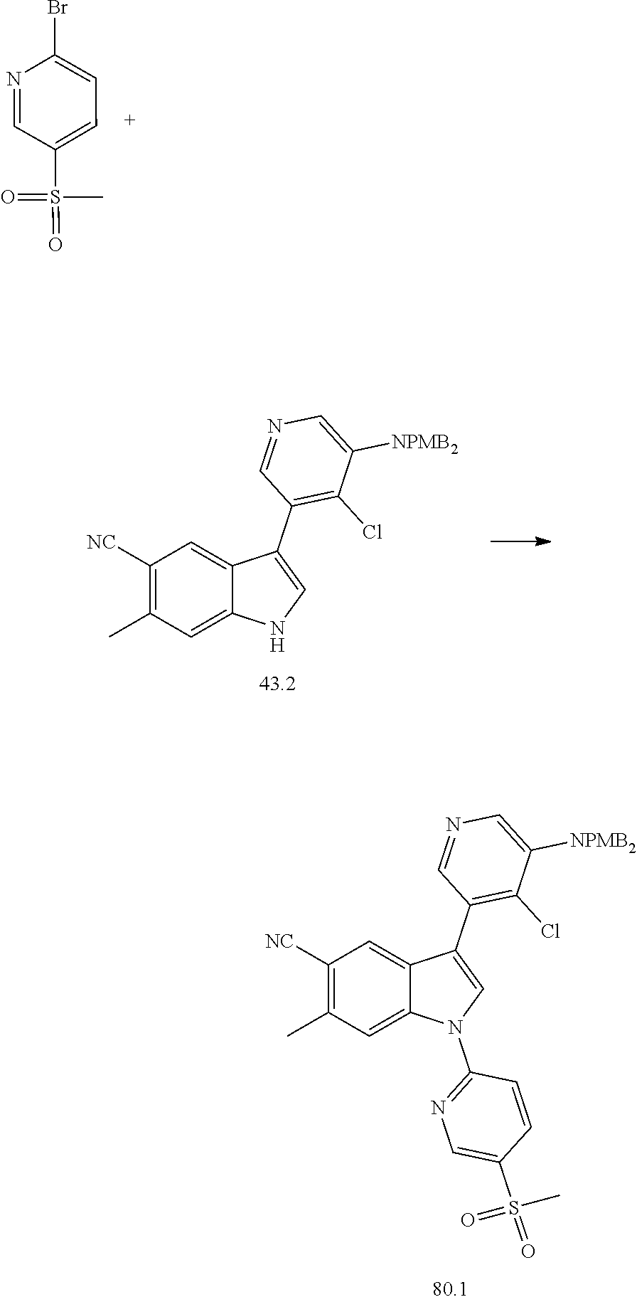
C1([NC])=C(C)C=C2C(=C1)C(C1=C(Cl)C([NPMB2])=CN=C1)=CN2C1=NC=C(S(C)(=O)=O)C=C1.C1([NC])=C(C)C=C2C(=C1)C(C1=C(Cl)C([NPMB2])=CN=C1)=CN2.N1=CC(S(C)(=O)=O)=CC=C1Br
